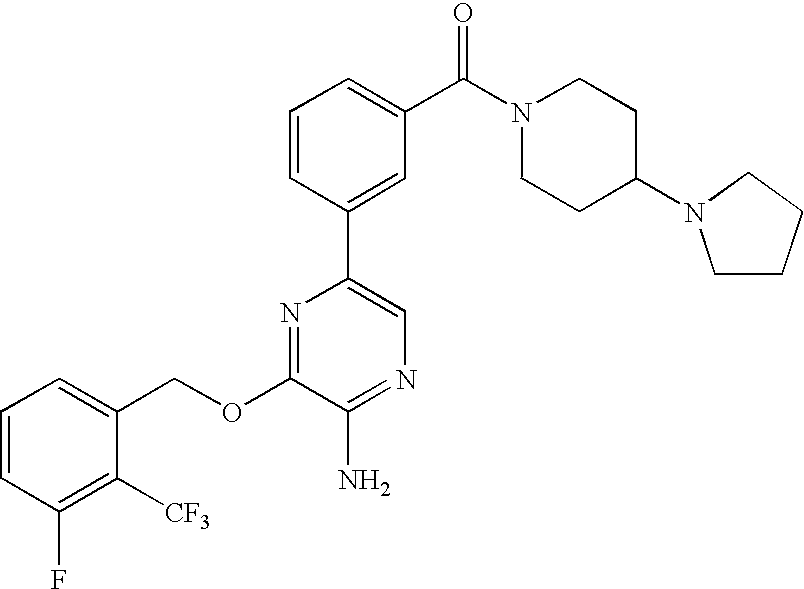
C1=CC=C(COC2=NC(C3=CC(C(N4CCC(N5CCCC5)CC4)=O)=CC=C3)=CN=C2N)C([CF3])=C1F
